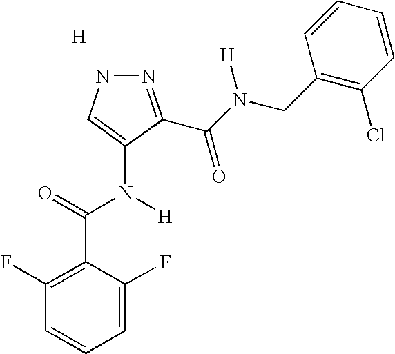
N1N=C(C(N(CC2=C(Cl)C=CC=C2)[H])=O)C(N(C(=O)C2=C(F)C=CC=C2F)[H])=C1.[H]
